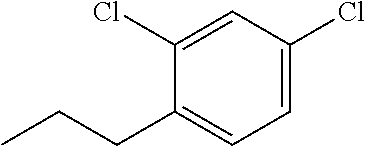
CCCC1=CC=C(Cl)C=C1Cl
